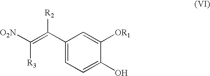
C1(C(=C([O2N])[R3])[R2])=CC=C(O)C([OR1])=C1
